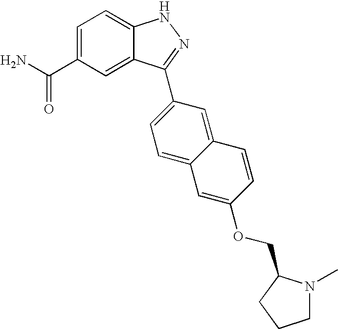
C(C1=CC=C2C(=C1)C(C1=CC=C3C(=C1)C=CC(OCC1N(C)CCC1)=C3)=NN2)(N)=O
